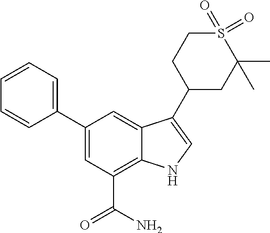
C1(C2=CC=CC=C2)=CC(C(=O)N)=C2C(=C1)C(C1CC(C)(C)S(=O)(=O)CC1)=CN2
